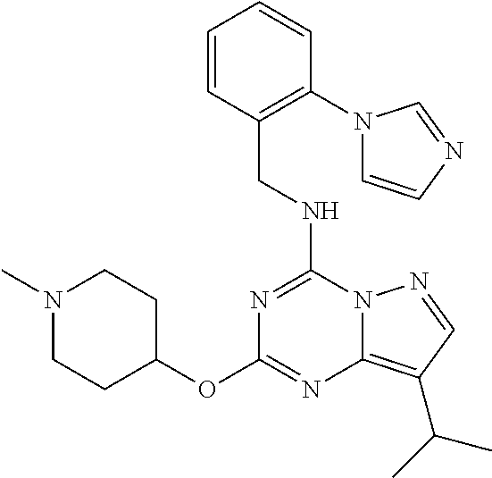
C(NC1=NC(OC2CCN(C)CC2)=NC2=C(C(C)C)C=NN12)C1=C(N2C=CN=C2)C=CC=C1
